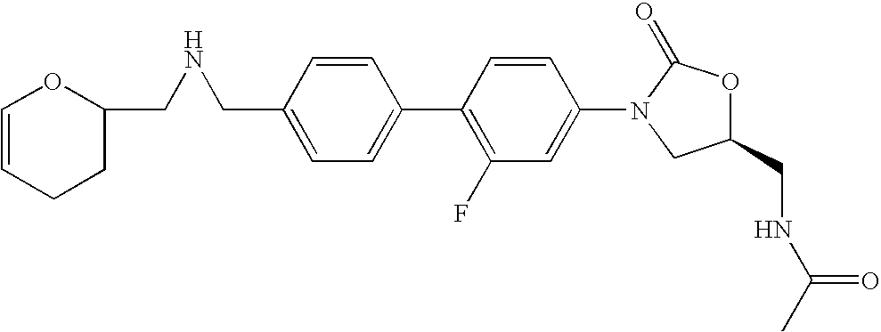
C1=C(CNCC2CCC=CO2)C=CC(C2=C(F)C=C(N3CC(CNC(C)=O)OC3=O)C=C2)=C1
